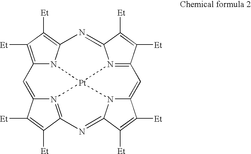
C12=C([Et])C([Et])=C3N1[Pt]14N5=C(C([Et])=C([Et])C5=C2)N=C2N1C(=CC1=N4C(=N3)C([Et])=C1[Et])C([Et])=C2[Et]
